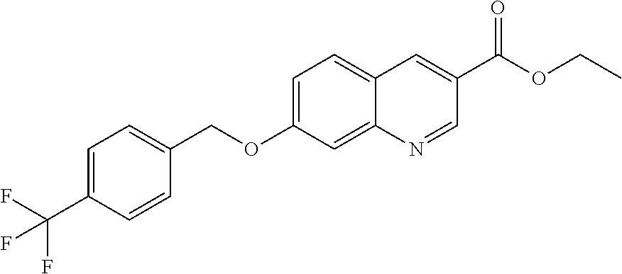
C1=C(C(F)(F)F)C=CC(COC2=CC=C3C(=C2)N=CC(C(OCC)=O)=C3)=C1
